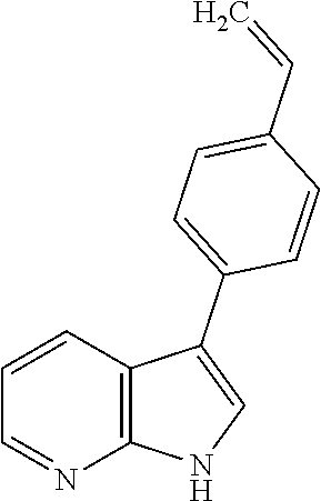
C1=CC2=C(N=C1)NC=C2C1=CC=C(C=C)C=C1
